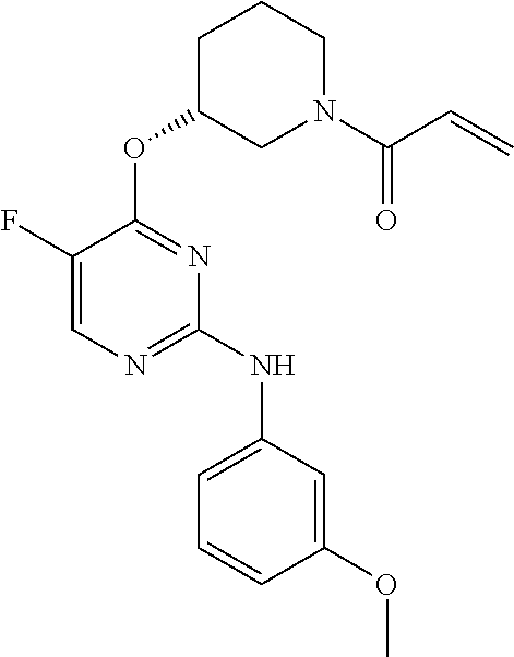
C1(F)=CN=C(NC2=CC=CC(OC)=C2)N=C1OC1CN(C(C=C)=O)CCC1
